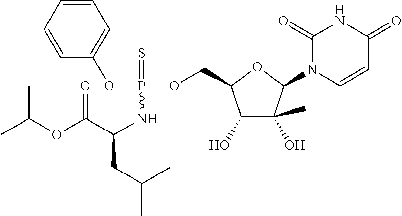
C1(=O)N(C2C(C)(O)C(O)C(COP(OC3=CC=CC=C3)(=S)NC(CC(C)C)C(OC(C)C)=O)O2)C=CC(=O)N1
